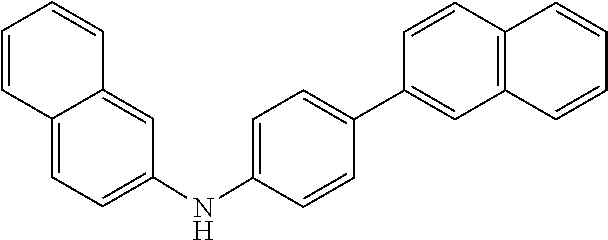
C1=CC2=CC(NC3=CC=C(C4=CC5=C(C=C4)C=CC=C5)C=C3)=CC=C2C=C1
